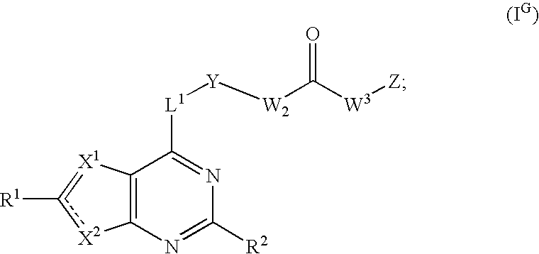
C12=C(N=C([R2])N=C1[L1][Y][W2]C([W3][Z])=O)[X2]c([R1])=[X1]2
